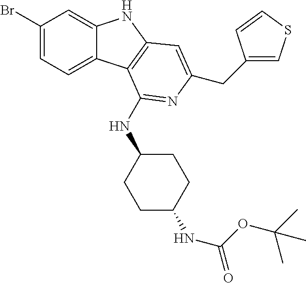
C1(Br)=CC=C2C(=C1)NC1=C2C(NC2CCC(NC(=O)OC(C)(C)C)CC2)=NC(CC2=CSC=C2)=C1
